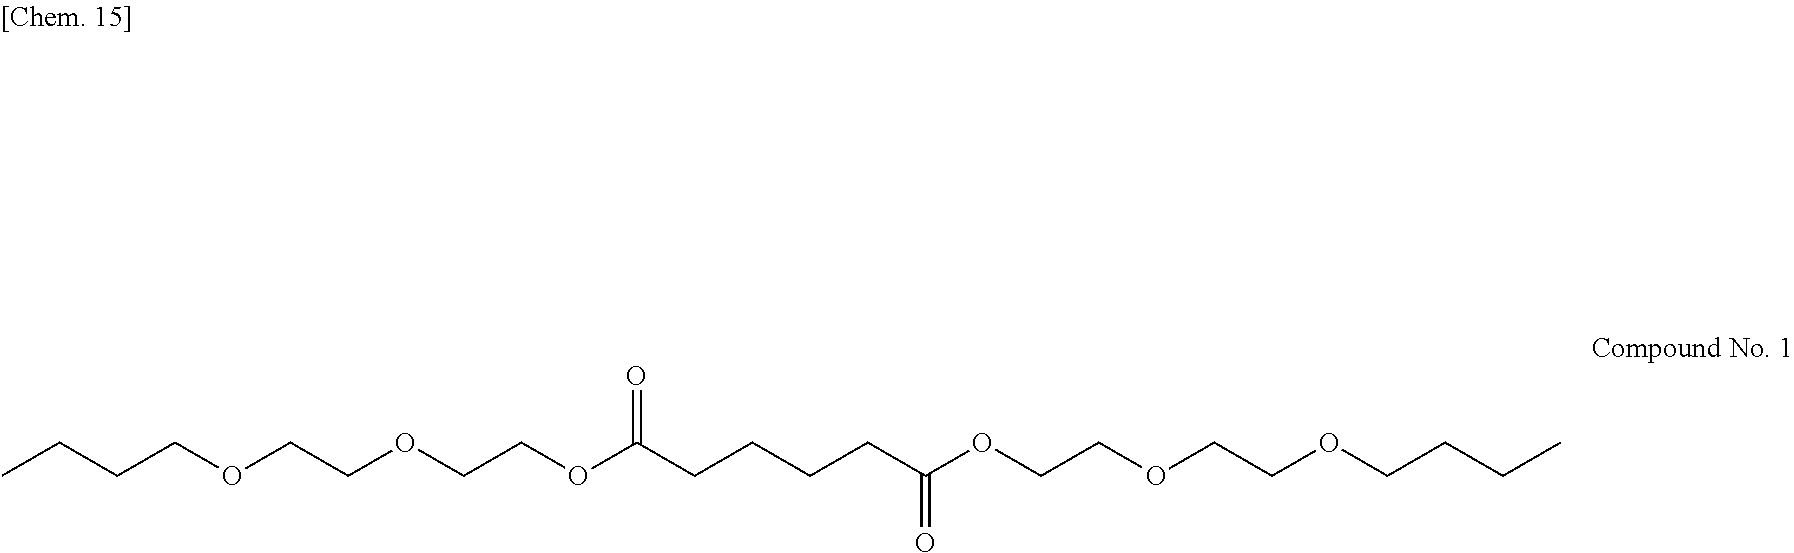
C(COCCOCCOC(CCCCC(OCCOCCOCCCC)=O)=O)CC
